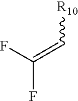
FC(=C[R10])F
